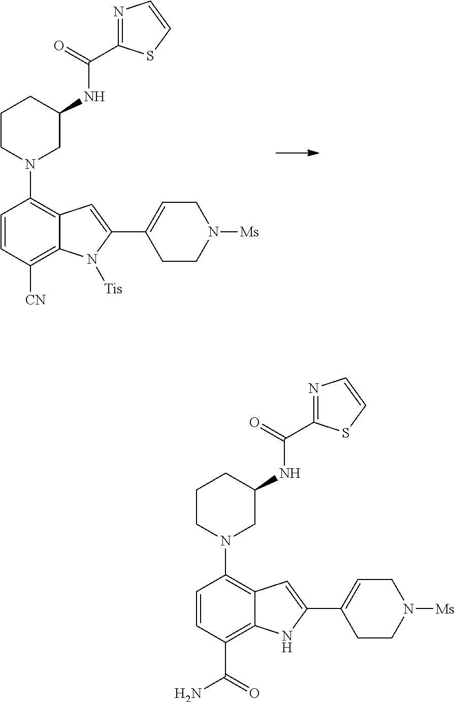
C1CN(C2=C3C(=C([CN])C=C2)N([Tis])C(C2=CCN([Ms])CC2)=C3)CC(NC(=O)C2=NC=CS2)C1.C1CN(C2=C3C(=C(C(=O)N)C=C2)NC(C2=CCN([Ms])CC2)=C3)CC(NC(=O)C2=NC=CS2)C1
